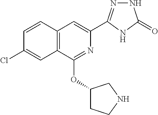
C1=CC2=C(C=C1Cl)C(OC1CCNC1)=NC(C1=NNC(=O)N1)=C2
